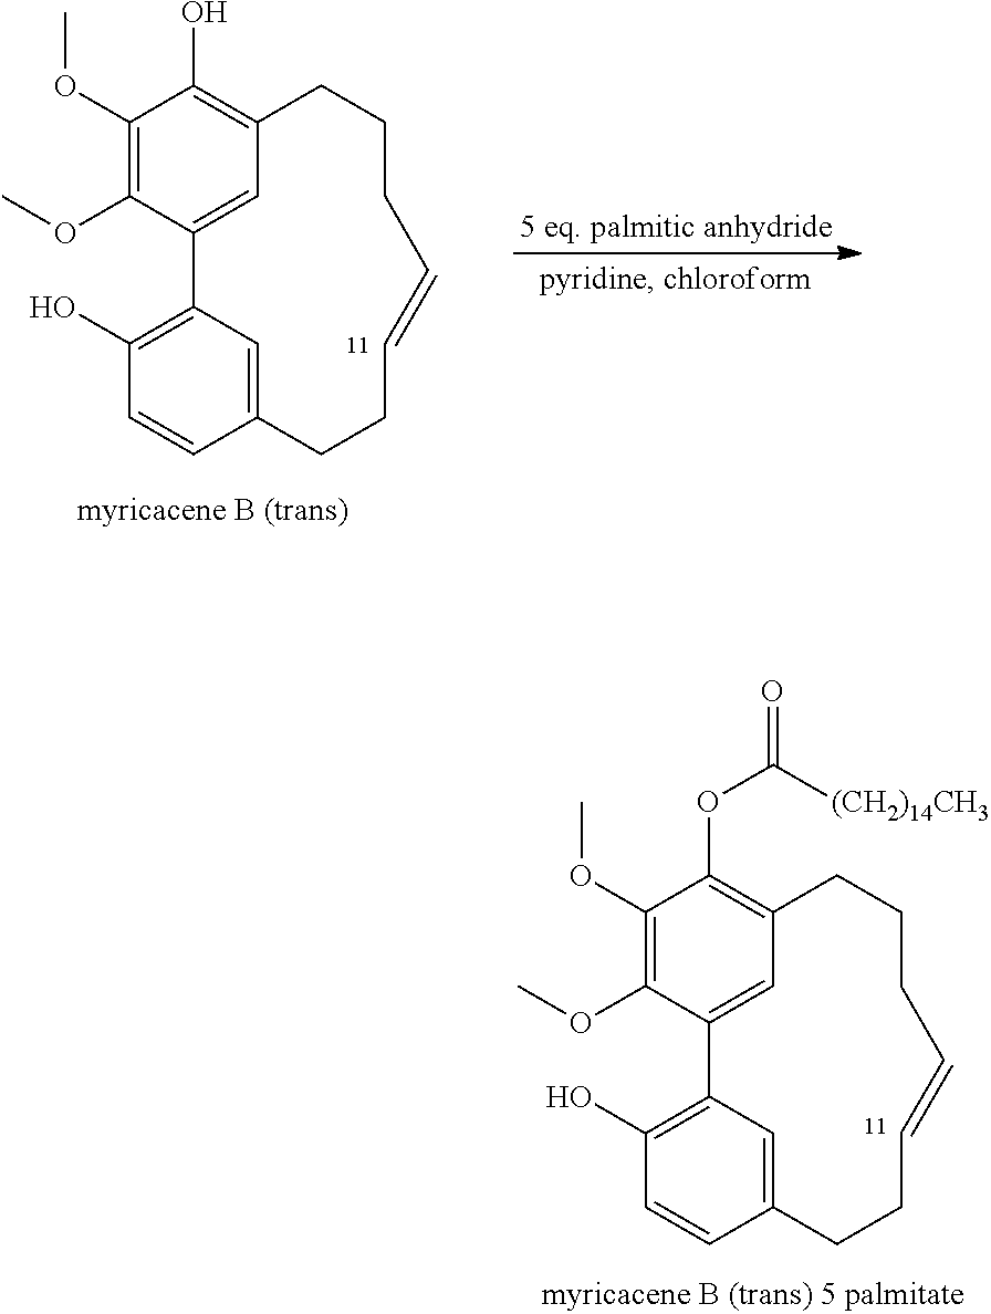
C1(OC)=C(OC)C2=CC(=C1O)CCCC=CCCC1=CC2=C(O)C=C1.[5 eq. palmitic anhydride].C1(OC)=C(OC)C2=CC(=C1OC(=O)[(CH2)14CH3])CCCC=CCCC1=CC2=C(O)C=C1
